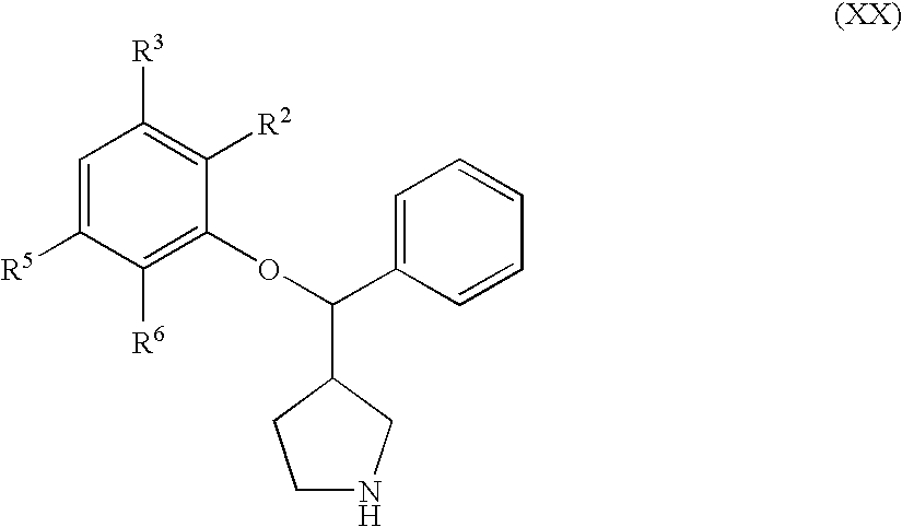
C1=C([R5])C([R6])=C(OC(C2=CC=CC=C2)C2CCNC2)C([R2])=C1[R3]
